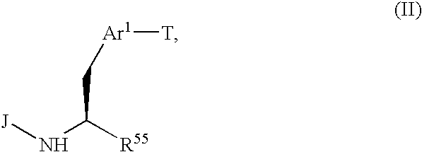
[J]NC([R55])C[Ar1][T]
